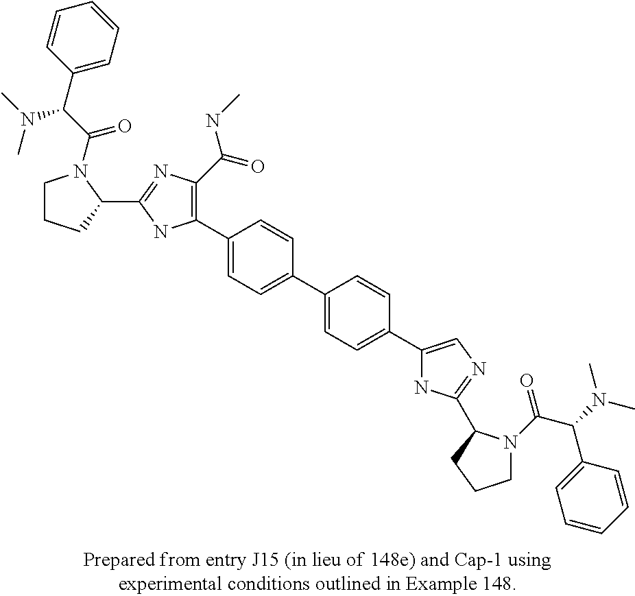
C1(C2=C(C(=O)NC)N=C(C3N(C(C(C4=CC=CC=C4)N(C)C)=O)CCC3)N2)=CC=C(C2=CC=C(C3=CN=C(C4N(C(C(C5=CC=CC=C5)N(C)C)=O)CCC4)N3)C=C2)C=C1
